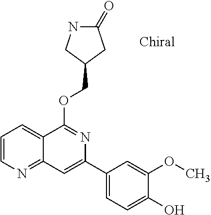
O(C1=NC(C2=CC=C(O)C(OC)=C2)=CC2=NC=CC=C12)CC1CC(=O)NC1
